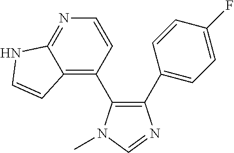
C1(C2=CC=C(F)C=C2)=C(C2=C3C(=NC=C2)NC=C3)N(C)C=N1
